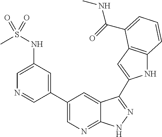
C1(C2=CN=C3C(=C2)C(C2=CC4=C(N2)C=CC=C4C(=O)NC)=NN3)=CC(NS(C)(=O)=O)=CN=C1
